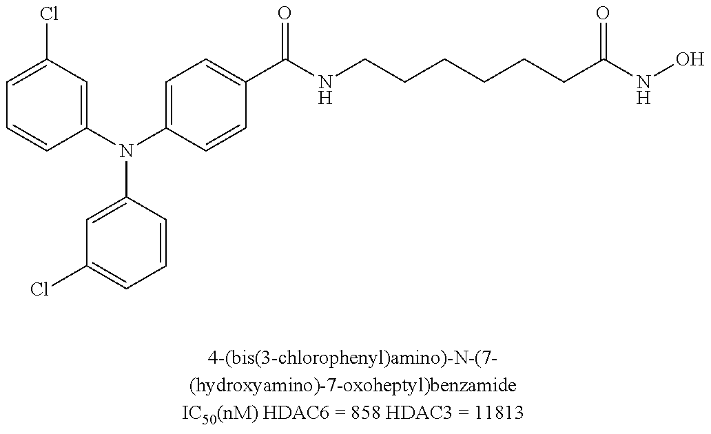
C1=C(Cl)C=C(N(C2=CC=C(C(NCCCCCCC(NO)=O)=O)C=C2)C2=CC(Cl)=CC=C2)C=C1
